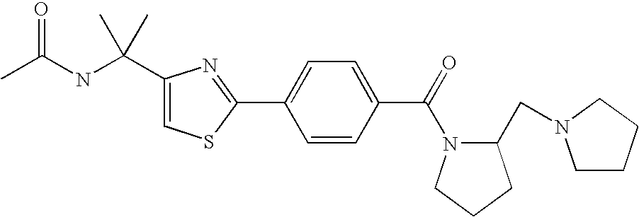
C1(C(NC(C)=O)(C)C)=CSC(C2=CC=C(C(N3C(CN4CCCC4)CCC3)=O)C=C2)=N1
